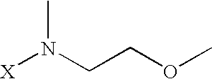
[X]N(CCOC)C
